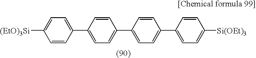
[(EtO)3Si]C1=CC=C(C2=CC=C(C3=CC=C(C4=CC=C([Si(OEt)3])C=C4)C=C3)C=C2)C=C1
